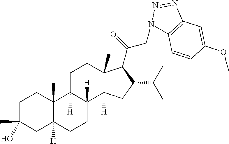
C1C(C)(O)CC2([H])C(C)(C1)C1([H])C([H])(CC2)C2([H])C(C)(CC1)C(C(=O)CN1C3=C(N=N1)C=C(OC)C=C3)C(C(C)C)C2
